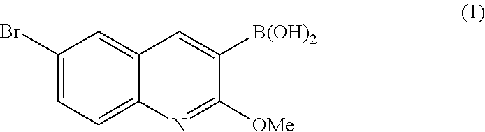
C12=CC(Br)=CC=C1N=C([OMe])C([B(OH)2])=C2
